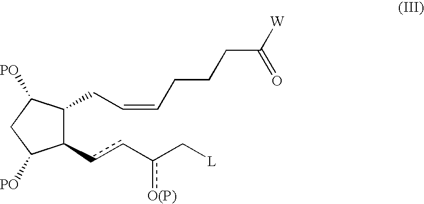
C1(cc-c(C[L])[O(P)])C(CC=CCCCC([W])=O)C([PO])CC1[PO]
